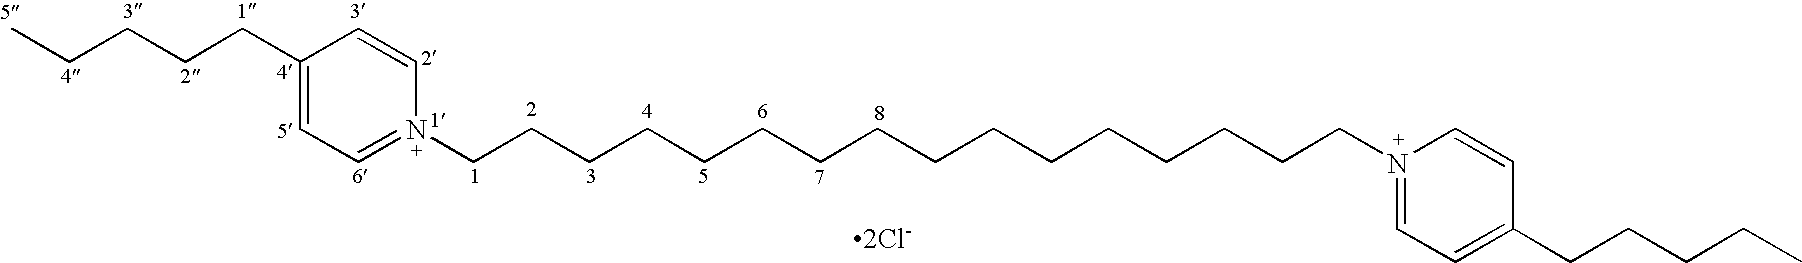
C(CCCC1=CC=N(CCCCCCCCCCCCCCCCN2=CC=C(CCCCC)C=C2)C=C1)C.[2Cl-]
